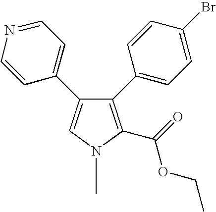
C1(C2=CC=C(Br)C=C2)=C(C(=O)OCC)N(C)C=C1C1=CC=NC=C1
